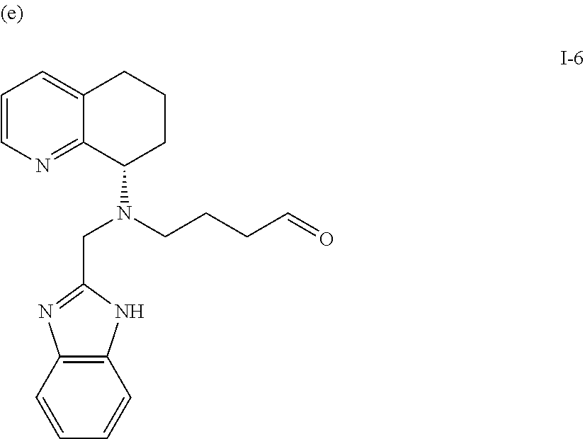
C12=C(C=CC=C1)N=C(CN(CCCC=O)C1CCCC3=CC=CN=C13)N2
